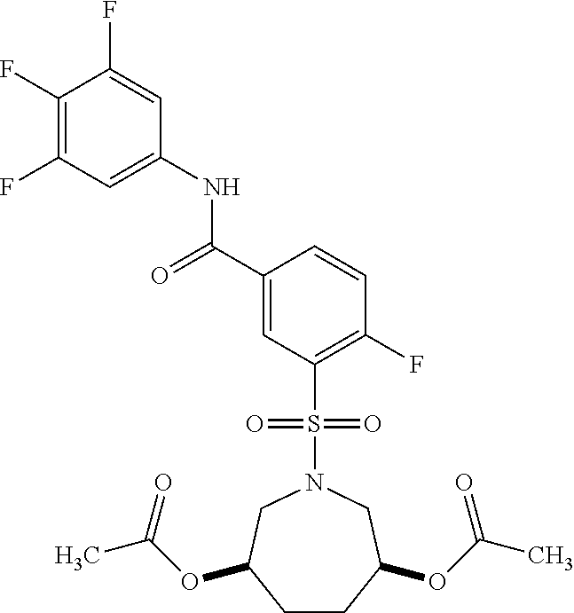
C1(F)=C(F)C=C(NC(C2=CC(S(=O)(=O)N3CC(OC(C)=O)CCC(OC(C)=O)C3)=C(F)C=C2)=O)C=C1F
